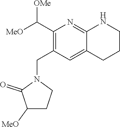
C12=NC(C([MeO])[OMe])=C(CN3C(=O)C([MeO])CC3)C=C1CCCN2
